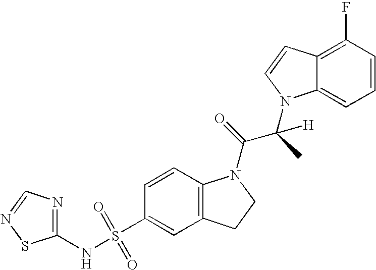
C1=CC2=C(C=C1S(NC1=NC=NS1)(=O)=O)CCN2C(=O)C(C)([H])N1C2=CC=CC(F)=C2C=C1
